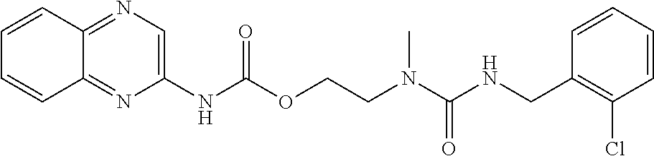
C1=CC(CNC(N(CCOC(NC2=CN=C3C(=N2)C=CC=C3)=O)C)=O)=C(Cl)C=C1
